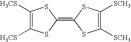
C1([H3CS])=C([H3CS])SC(=C2SC([SCH3])=C([SCH3])S2)S1
